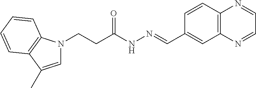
C(CC(NN=CC1=CC2=C(C=C1)N=CC=N2)=O)N1C=C(C)C2=C1C=CC=C2
